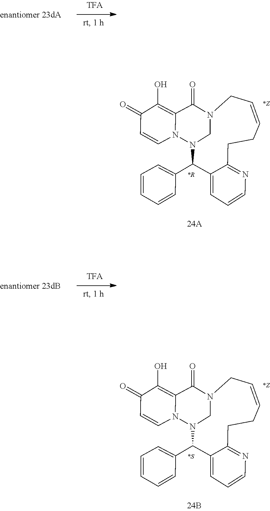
N12CN(C(C3=CC=CC=C3)C3=CC=CN=C3CCC=CC1)N1C=CC(=O)C(O)=C1C2=O.N12CN(C(C3=CC=CC=C3)C3=CC=CN=C3CCC=CC1)N1C=CC(=O)C(O)=C1C2=O
